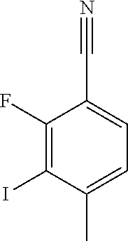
C1(F)=C(I)C(C)=CC=C1C#N
